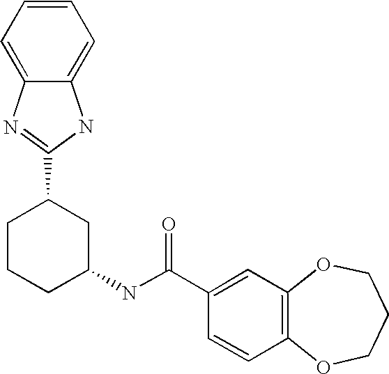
C1=CC=C2C(=C1)N=C(C1CC(NC(=O)C3=CC4=C(C=C3)OCCCO4)CCC1)N2
